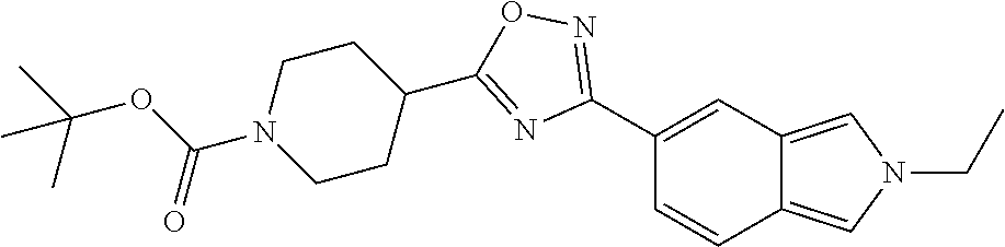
C1(C2=NOC(C3CCN(C(OC(C)(C)C)=O)CC3)=N2)=CC2=CN(CC)C=C2C=C1
